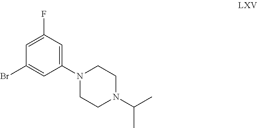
C1=C(F)C=C(N2CCN(C(C)C)CC2)C=C1Br
